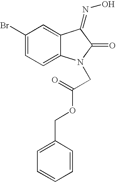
C1(Br)=CC=C2C(=C1)C(=NO)C(=O)N2CC(OCC1=CC=CC=C1)=O
